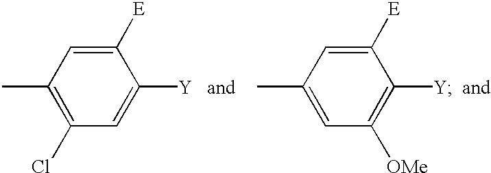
C1(C)=C(Cl)C=C([Y])C([E])=C1.C1(C)=CC([OMe])=C([Y])C([E])=C1
